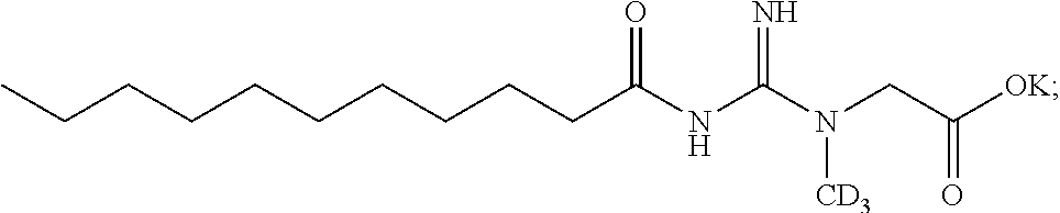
C(CCCCCCCCC(NC(N(CC([OK])=O)[CD3])=N)=O)C
